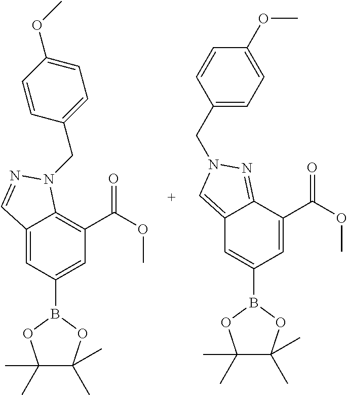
C12=CC(B3OC(C)(C)C(C)(C)O3)=CC(C(OC)=O)=C1N(CC1=CC=C(OC)C=C1)N=C2.C12=CN(CC3=CC=C(OC)C=C3)N=C1C(C(OC)=O)=CC(B1OC(C)(C)C(C)(C)O1)=C2
